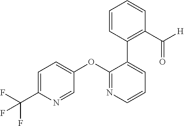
C1=C(C(F)(F)F)N=CC(OC2=NC=CC=C2C2=C(C(=O)[H])C=CC=C2)=C1
